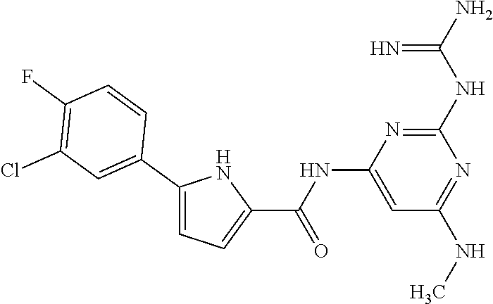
N(C(C1=CC=C(C2=CC(Cl)=C(F)C=C2)N1)=O)C1=CC(NC)=NC(NC(N)=N)=N1
